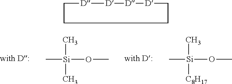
C[Si](OC)(C)C.C[Si](OC)(C)[C8H17].[D]1[D][D][D]CCCC1
